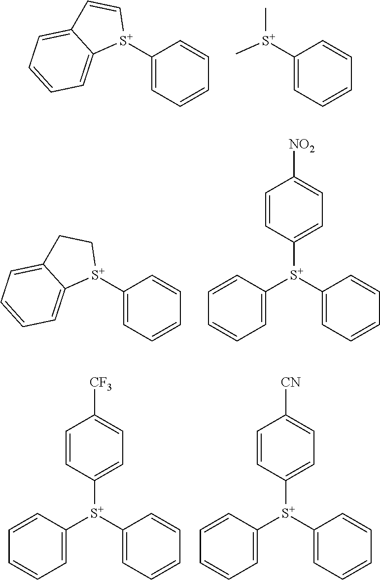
[S+]1(C2=CC=CC=C2)C=CC2=CC=CC=C12.[S+](C1=CC=CC=C1)(C)C.[S+]1(C2=CC=CC=C2)CCC2=CC=CC=C12.C1=CC([S+](C2=CC=CC=C2)C2=CC=CC=C2)=CC=C1[NO2].C1=CC([S+](C2=CC=CC=C2)C2=CC=CC=C2)=CC=C1[CF3].C1=CC([S+](C2=CC=CC=C2)C2=CC=CC=C2)=CC=C1[CN]
